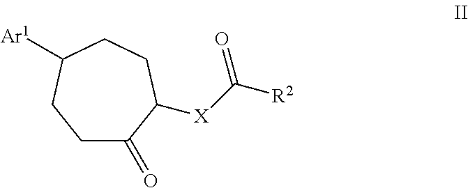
C1(=O)CCC([Ar1])CCC1[X]C(=O)[R2]
